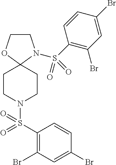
C1COC2(N1S(C1=C(Br)C=C(Br)C=C1)(=O)=O)CCN(S(C1=C(Br)C=C(Br)C=C1)(=O)=O)CC2
